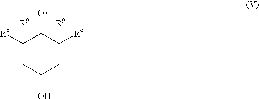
C1([R9])([R9])CC(O)CC([R9])([R9])C1O
